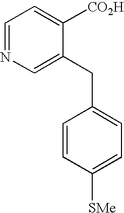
C1=NC=C(CC2=CC=C([SMe])C=C2)C([CO2H])=C1
